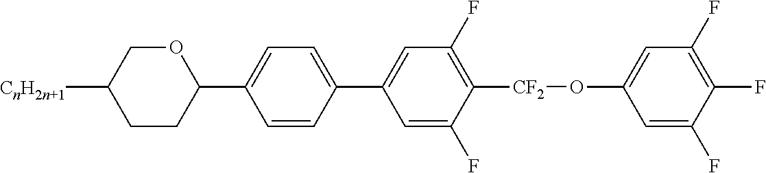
C1([CnH2n+1])CCC(C2=CC=C(C3=CC(F)=C([CF2]OC4=CC(F)=C(F)C(F)=C4)C(F)=C3)C=C2)OC1
